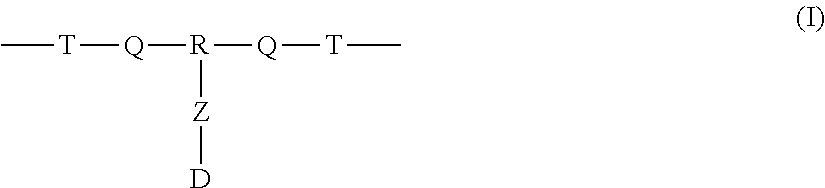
[T]([Q][R]([Q][T]C)[Z][D])C
